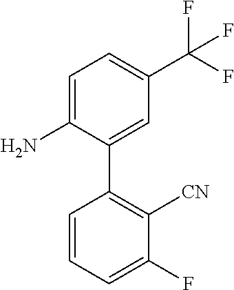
C1=C(N)C(C2=C([CN])C(F)=CC=C2)=CC(C(F)(F)F)=C1
